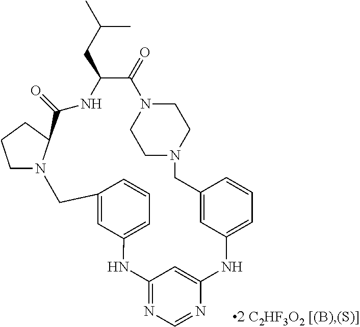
C12=CC(=CC=C1)NC1=NC=NC(=C1)NC1=CC=CC(=C1)CN1CCN(C(=O)C(CC(C)C)NC(=O)C3N(C2)CCC3)CC1
